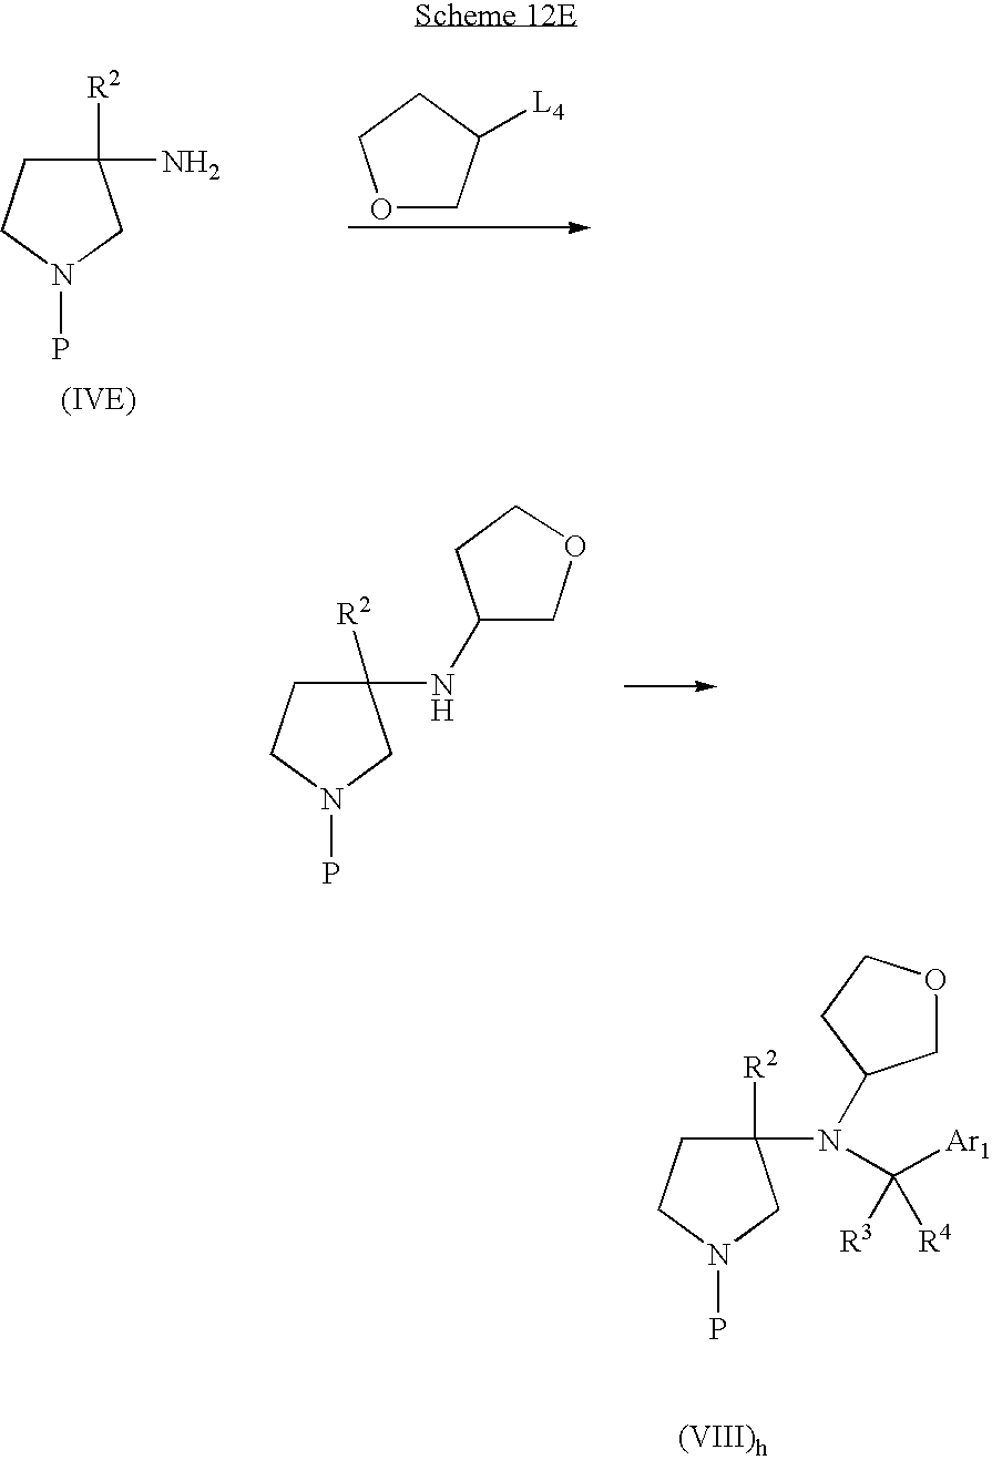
C1C(N)([R2])CN(P)C1.O1CC([L4])CC1.C1C(NC2COCC2)([R2])CN(P)C1.C1C(N(C([Ar1])([R3])[R4])C2COCC2)([R2])CN(P)C1
